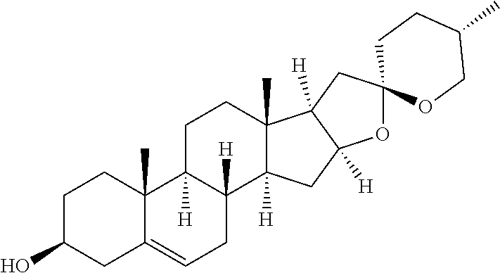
C1(O)CCC2(C)C(=CCC3([H])C2([H])CCC2(C)C3([H])CC3([H])C2([H])CC2(O3)OCC(C)CC2)C1
